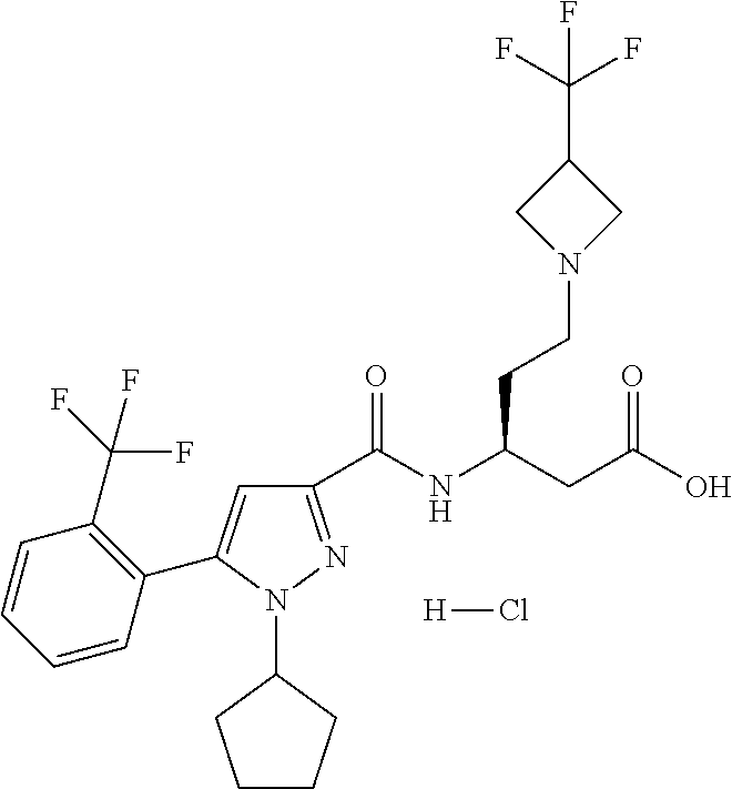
C1(C(NC(CC(O)=O)CCN2CC(C(F)(F)F)C2)=O)=NN(C2CCCC2)C(C2=C(C(F)(F)F)C=CC=C2)=C1.[H]Cl
